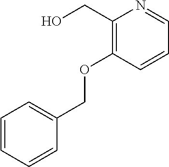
C1=CC=CC(COC2=C(CO)N=CC=C2)=C1
